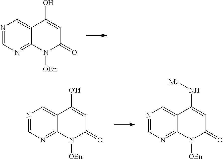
N1=CN=C2C(=C1)C(O)=CC(=O)N2[OBn].N1=CN=C2C(=C1)C(N[Me])=CC(=O)N2[OBn].N1=CN=C2C(=C1)C([OTf])=CC(=O)N2[OBn]
